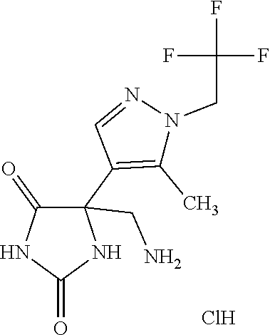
C1(=O)C(CN)(C2=C(C)N(CC(F)(F)F)N=C2)NC(=O)N1.Cl
